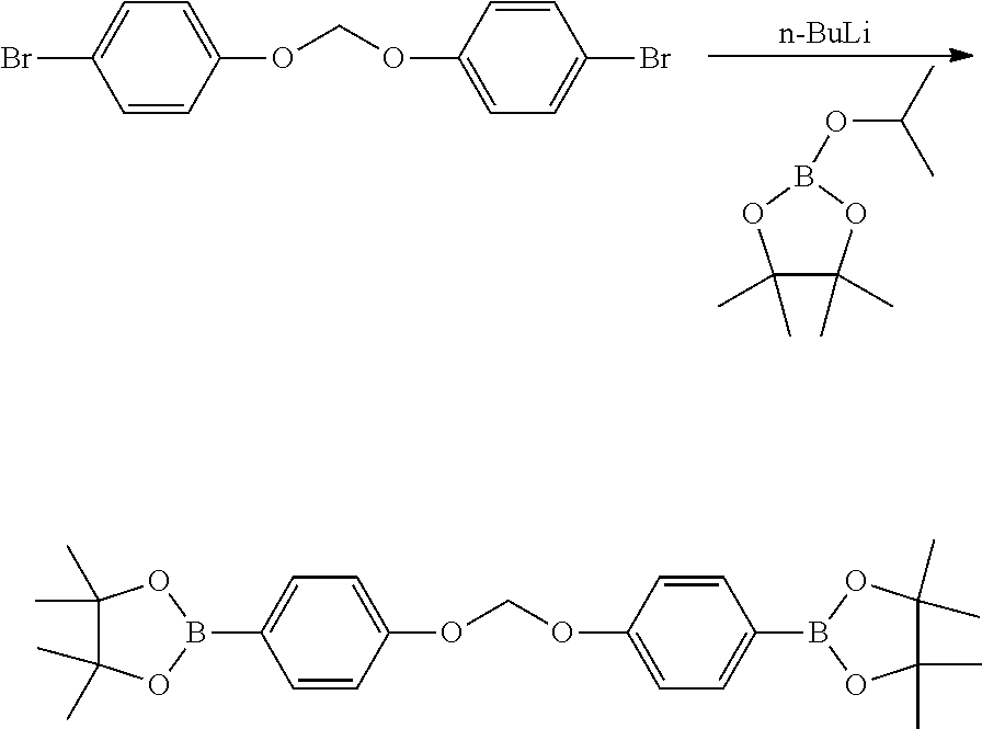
C1=CC(OCOC2=CC=C(Br)C=C2)=CC=C1Br.C1(C)(C)C(C)(C)OB(OC(C)C)O1.[n-BuLi].C1=CC(OCOC2=CC=C(B3OC(C)(C)C(C)(C)O3)C=C2)=CC=C1B1OC(C)(C)C(C)(C)O1
